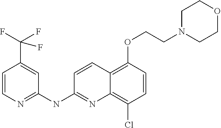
C1=CN=C(NC2=NC3=C(Cl)C=CC(OCCN4CCOCC4)=C3C=C2)C=C1C(F)(F)F
